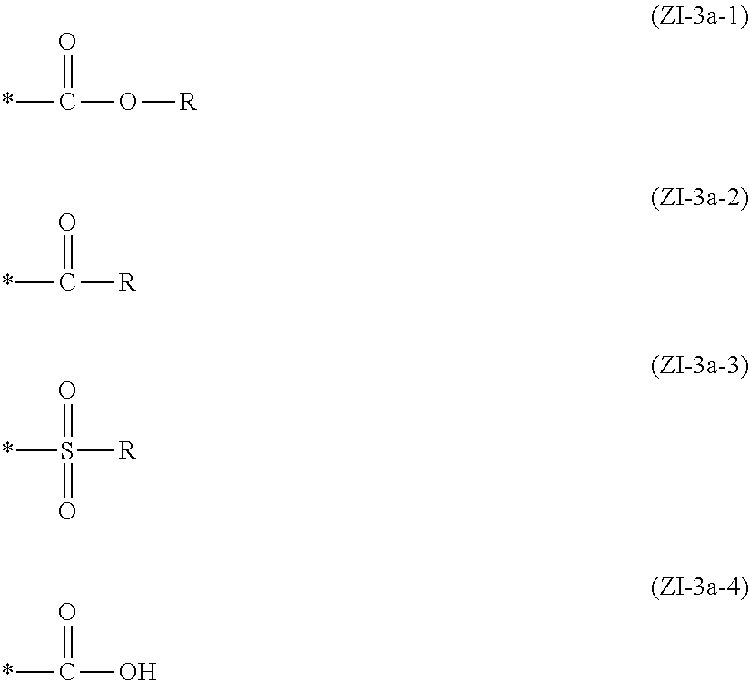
*C(O[R])=O.*C([R])=O.*S([R])(=O)=O.*C(O)=O
